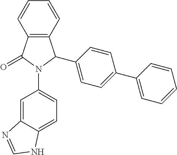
C12=C(C(=O)N(C3=CC=C4C(=C3)N=CN4)C1C1=CC=C(C3=CC=CC=C3)C=C1)C=CC=C2
